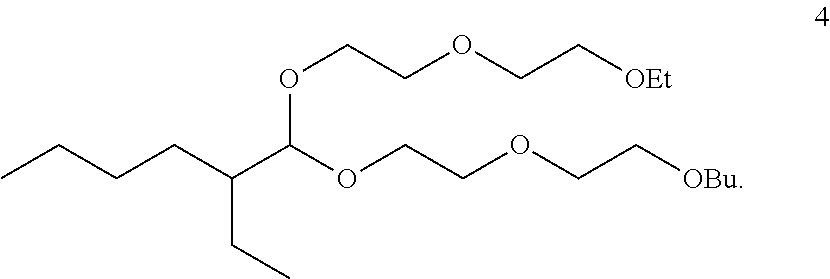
CCCCC(C(OCCOCC[OBu])OCCOCC[OEt])CC
